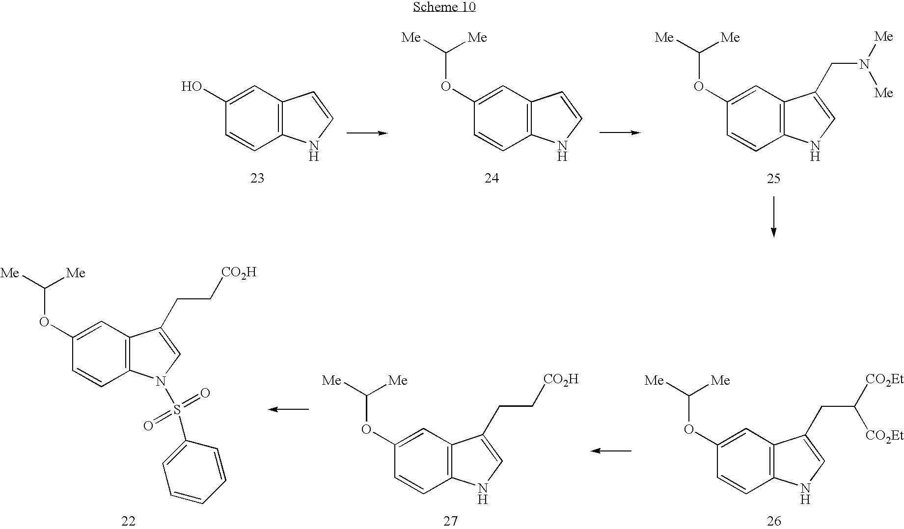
C1=C(O)C=CC2=C1C=CN2.C1=C(OC([Me])[Me])C=CC2=C1C=CN2.C1=C(OC([Me])[Me])C=CC2=C1C(CN([Me])[Me])=CN2.C1=C(OC([Me])[Me])C=CC2=C1C(CC([CO2Et])[CO2Et])=CN2.C1=C(OC([Me])[Me])C=CC2=C1C(CC[CO2H])=CN2.C1=C(OC([Me])[Me])C=CC2=C1C(CC[CO2H])=CN2S(=O)(=O)C1=CC=CC=C1
